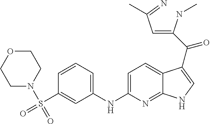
C1=C2C(=NC(NC3=CC=CC(S(=O)(=O)N4CCOCC4)=C3)=C1)NC=C2C(C(=CC(=N)C)NC)=O
